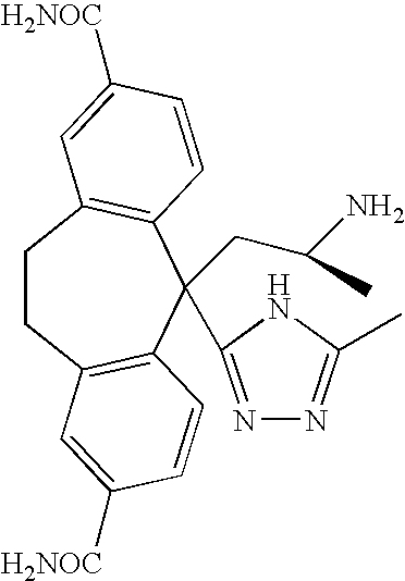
C1CC2=C(C=CC([H2NOC])=C2)C(CC(N)C)(C2=NN=C(C)N2)C2=C1C=C([H2NOC])C=C2
